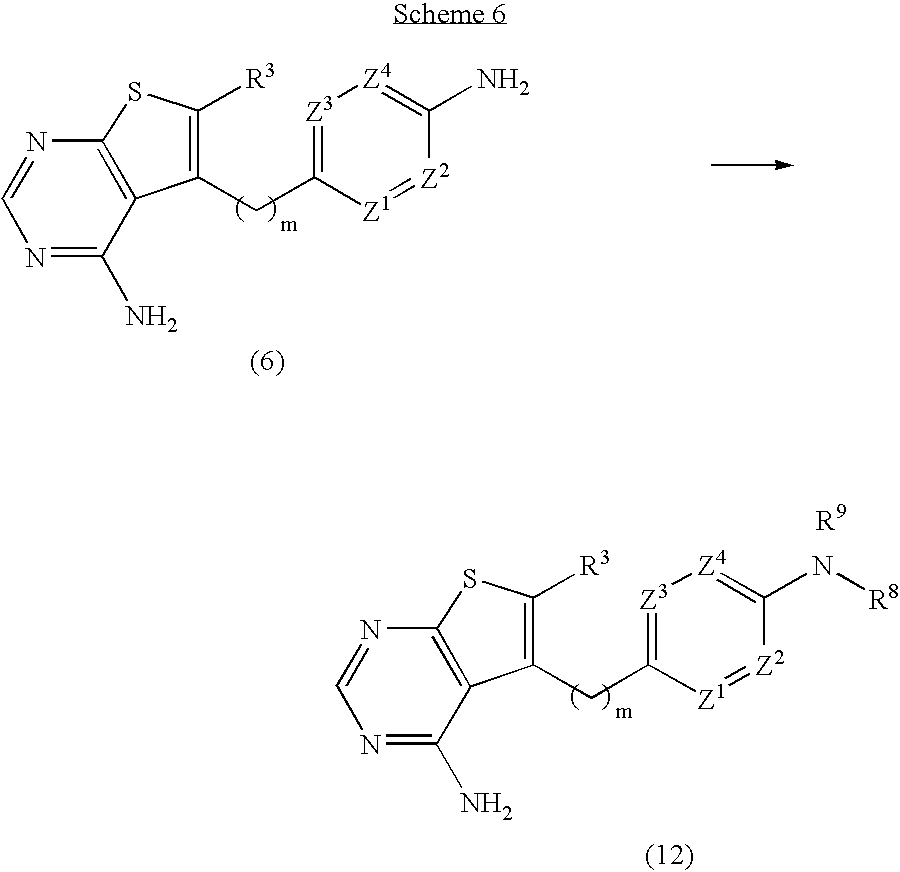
C1(CC2=[Z3][Z4]=C(N)[Z2]=[Z1]2)=C([R3])SC2=C1C(N)=NC=N2.C1(CC2=[Z3][Z4]=C(N[R8])[Z2]=[Z1]2)=C([R3])SC2=C1C(N)=NC=N2
